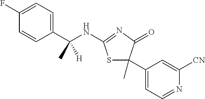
C1=CC(C(NC2=NC(=O)C(C3=CC=NC([CN])=C3)(C)S2)(C)[H])=CC=C1F
